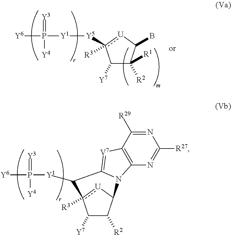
C1([Y7])C([R2])C2[U]c1([R3])C([Y1]P([Y6])(=[Y3])[Y4])C1=[V7]C3=C(N=C([R27])N=C3[R29])N21.C1([Y7])C([R2])([R1])C(B)[U]c1([R3])[Y5][Y1]P([Y6])(=[Y3])[Y4]
